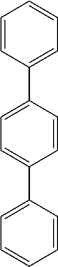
C1=CC(C2=CC=C(C3=CC=CC=C3)C=C2)=CC=C1
